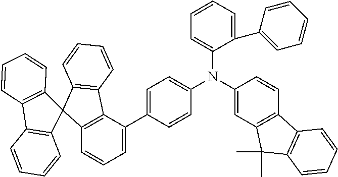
C1(N(C2=CC3=C(C=C2)C2=C(C3(C)C)C=CC=C2)C2=CC=C(C3=CC=CC4=C3C3=C(C=CC=C3)C43C4=C(C5=C3C=CC=C5)C=CC=C4)C=C2)=CC=CC=C1C1=CC=CC=C1
